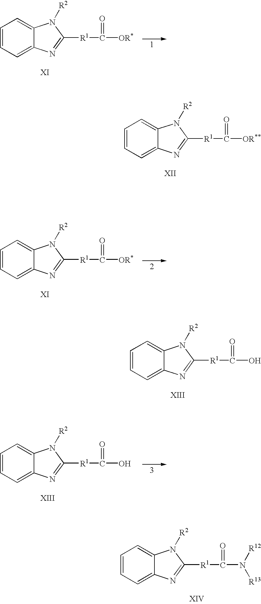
C1=CC=C2C(=C1)N([R2])C([R1]C(=O)[OR*])=N2.C1=CC=C2C(=C1)N([R2])C([R1]C(=O)[OR**])=N2.C1=CC=C2C(=C1)N([R2])C([R1]C(=O)[OR*])=N2.C1=CC=C2C(=C1)N([R2])C([R1]C(=O)O)=N2.C1=CC=C2C(=C1)N([R2])C([R1]C(=O)O)=N2.C1=CC=C2C(=C1)N([R2])C([R1]C(=O)N([R12])[R13])=N2
